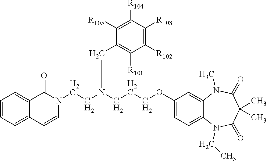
C1=CC=C2C(=C1)C(=O)N(CCN(CCCOC1=CC=C3C(=C1)N(C)C(=O)C(C)(C)C(=O)N3CC)CC1=C([R101])C([R102])=C([R103])C([R104])=C1[R105])C=C2
